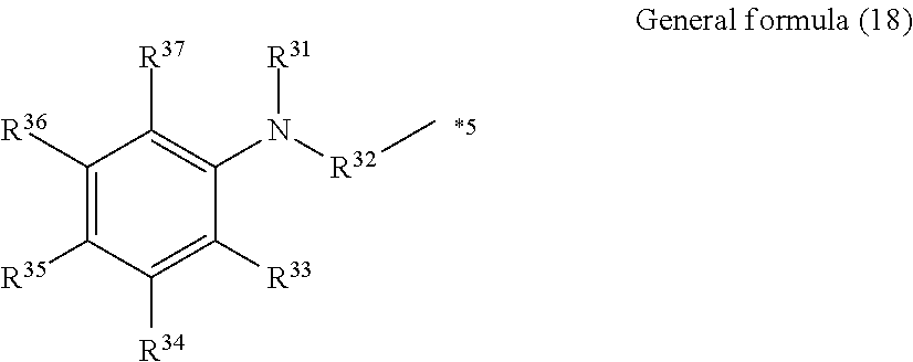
[R31]N([R32]C)C1=C([R37])C([R36])=C([R35])C([R34])=C1[R33]
